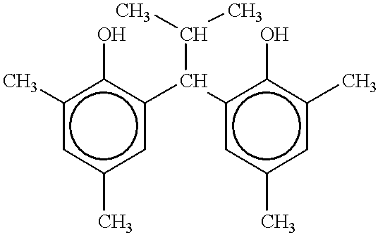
c1c(C)cc(C(c2cc(C)cc(C)c2O)C(C)C)c(O)c1C
